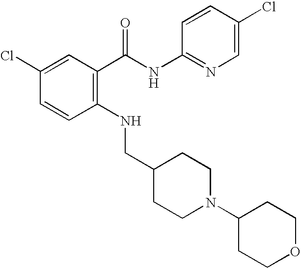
C1(Cl)=CC(C(NC2=NC=C(Cl)C=C2)=O)=C(NCC2CCN(C3CCOCC3)CC2)C=C1
